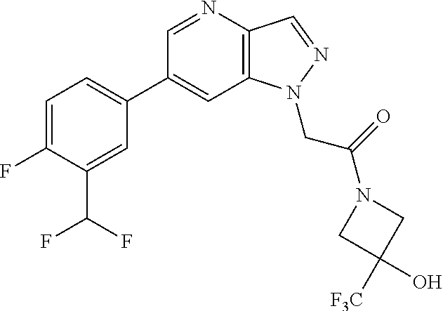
C1(C2=CC=C(F)C(C(F)F)=C2)=CC2=C(C=NN2CC(N2CC(O)([F3C])C2)=O)N=C1
